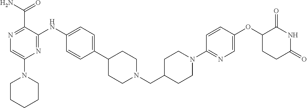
N1=C(C(N)=O)C(NC2=CC=C(C3CCN(CC4CCN(C5=NC=C(OC6C(=O)NC(=O)CC6)C=C5)CC4)CC3)C=C2)=NC(N2CCCCC2)=C1
